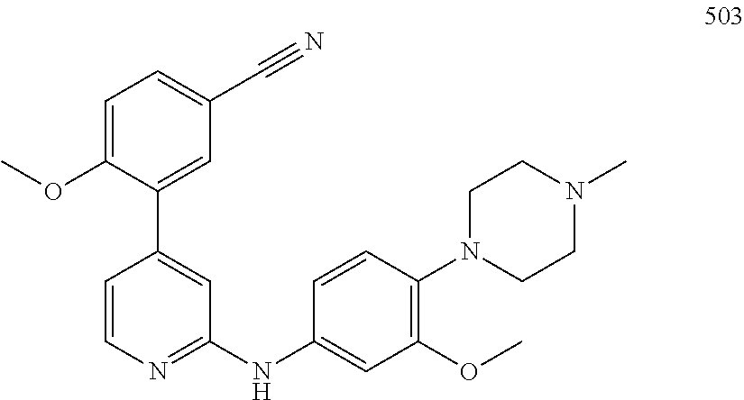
C1(C2=CC(NC3=CC(OC)=C(N4CCN(C)CC4)C=C3)=NC=C2)=CC(C#N)=CC=C1OC
